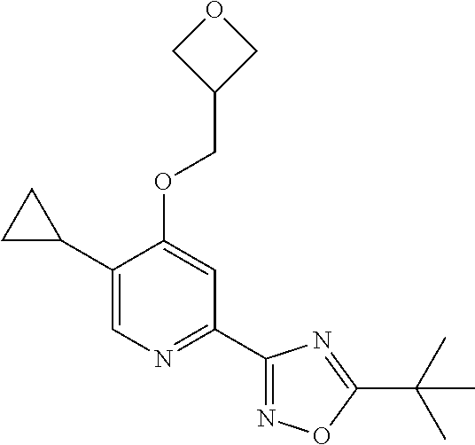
C1(C2CC2)=CN=C(C2=NOC(C(C)(C)C)=N2)C=C1OCC1COC1
